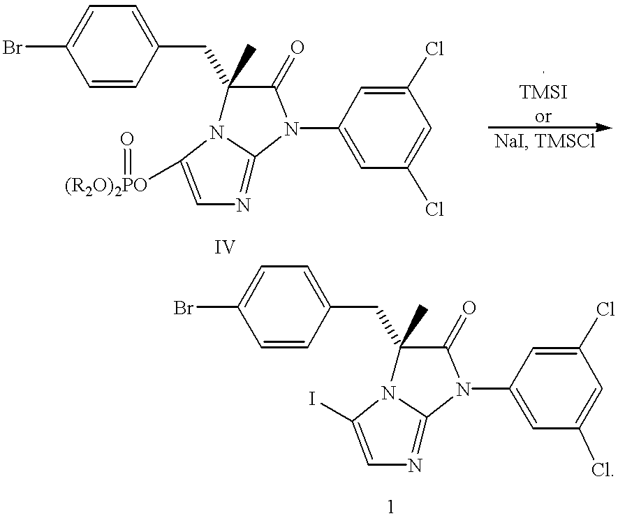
C1=C(Br)C=CC(CC2(C)N3C(=NC=C3[(R2O)2PO]=O)N(C3=CC(Cl)=CC(Cl)=C3)C2=O)=C1.C1=C(Br)C=CC(CC2(C)N3C(=NC=C3I)N(C3=CC(Cl)=CC(Cl)=C3)C2=O)=C1
